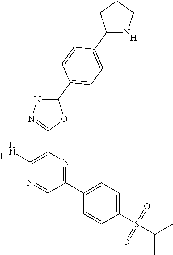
C1(S(C(C)C)(=O)=O)=CC=C(C2=NC(C3=NN=C(C4=CC=C(C5NCCC5)C=C4)O3)=C(N)N=C2)C=C1.[H].[H]
